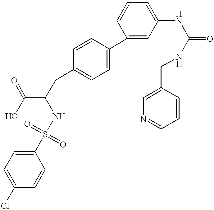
C1=C(S(=O)(=O)NC(C(O)=O)CC2=CC=C(C3=CC(NC(NCC4=CN=CC=C4)=O)=CC=C3)C=C2)C=CC(Cl)=C1
